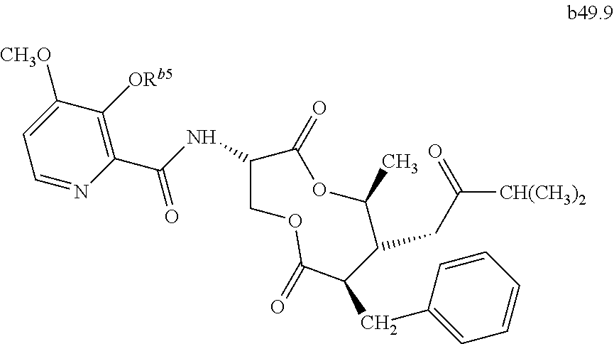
C1([CH3O])=CC=NC(C(NC2COC(=O)C(CC3=CC=CC=C3)C(CC([CH(CH3)2])=O)C(C)OC2=O)=O)=C1[ORb5]
